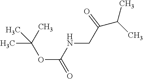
O(C(NCC(C(C)C)=O)=O)C(C)(C)C
